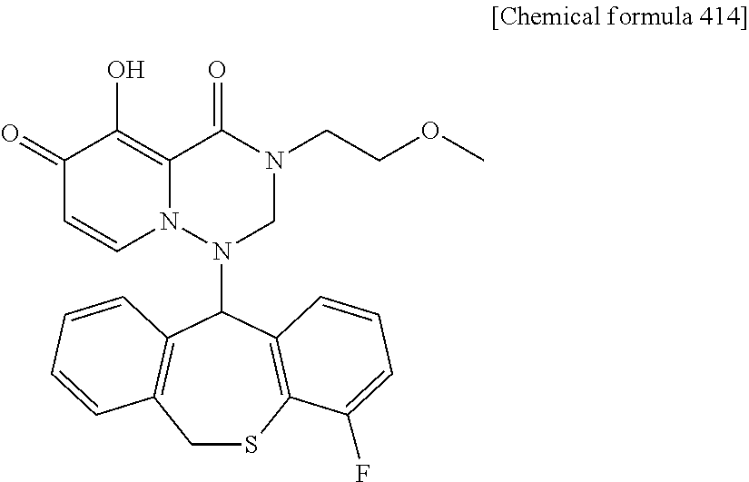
C1SC2=C(C(N3N4C(=C(O)C(=O)C=C4)C(=O)N(CCOC)C3)C3=C1C=CC=C3)C=CC=C2F
